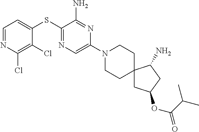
C1=C(SC2=NC=C(N3CCC4(CC3)CC(OC(C(C)C)=O)CC4N)N=C2N)C(Cl)=C(Cl)N=C1
